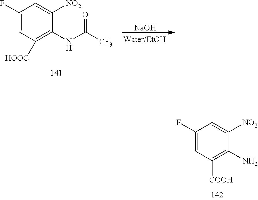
[NaOH].C1(F)=CC([HOOC])=C(NC([CF3])=O)C([NO2])=C1.C1(F)=CC([COOH])=C(N)C([NO2])=C1
